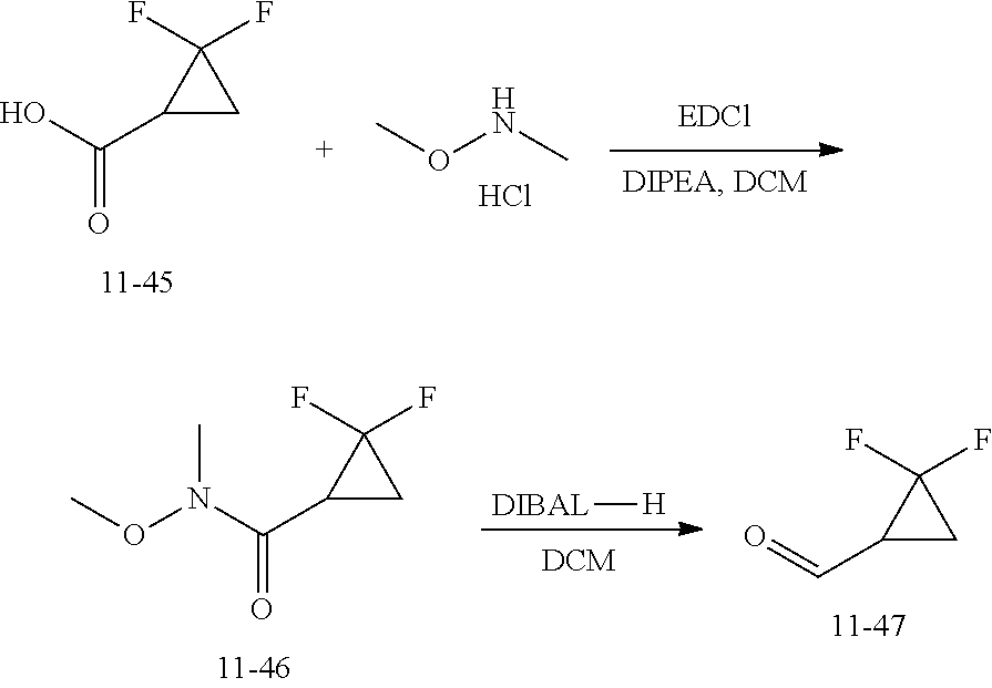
CONC.Cl.OC(C1CC1(F)F)=O.[DIBAL][H].N(C(C1CC1(F)F)=O)(OC)C.O=CC1CC1(F)F
